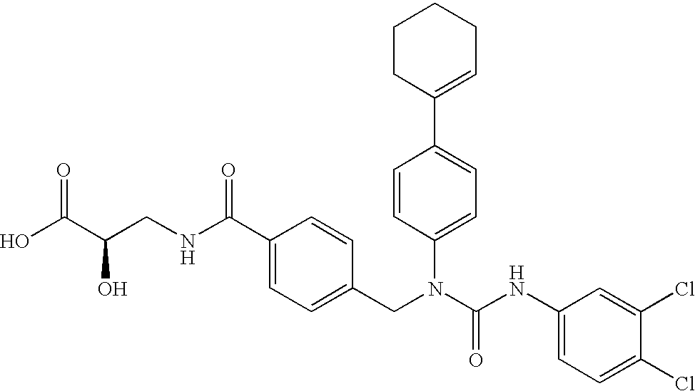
OC(C(CNC(C1=CC=C(CN(C(NC2=CC=C(Cl)C(Cl)=C2)=O)C2=CC=C(C3=CCCCC3)C=C2)C=C1)=O)O)=O
